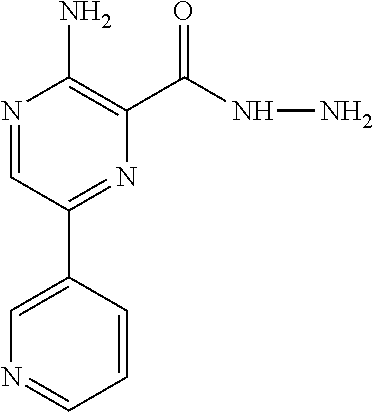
N1=CC(C2=CN=CC=C2)=NC(C(NN)=O)=C1N
